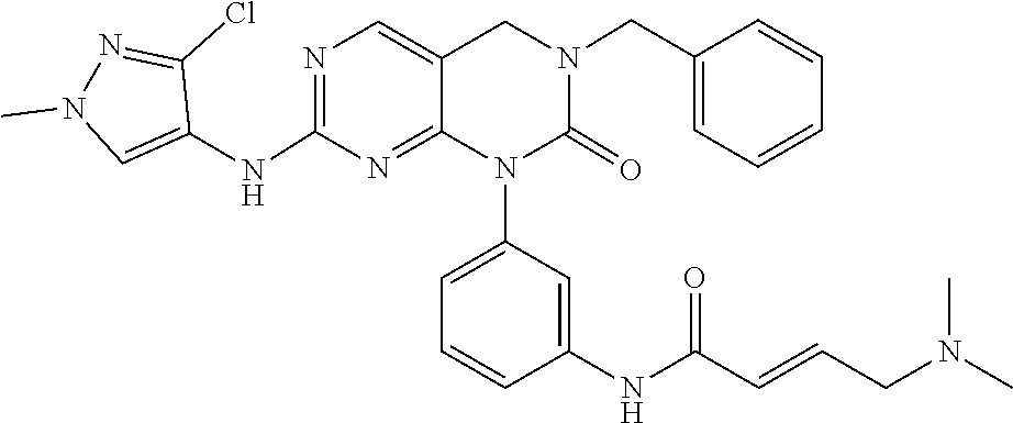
C1=CC(NC(C=CCN(C)C)=O)=CC(N2C(=O)N(CC3=CC=CC=C3)CC3=CN=C(NC4=CN(C)N=C4Cl)N=C23)=C1
